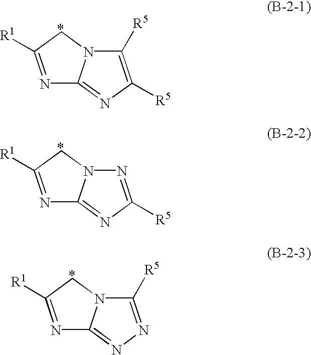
N1=C([R1])CN2C1=NC([R5])=C2[R5].N1=C([R1])CN2C1=NC([R5])=N2.N1=C([R1])CN2C1=NN=C2[R5]
